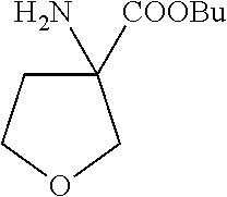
C1(N)([COOBu])CCOC1
